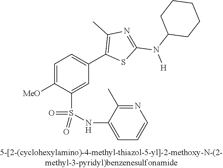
C1=C([OMe])C(S(NC2=CC=CN=C2C)(=O)=O)=CC(C2=C(C)N=C(N(C3CCCCC3)[H])S2)=C1
